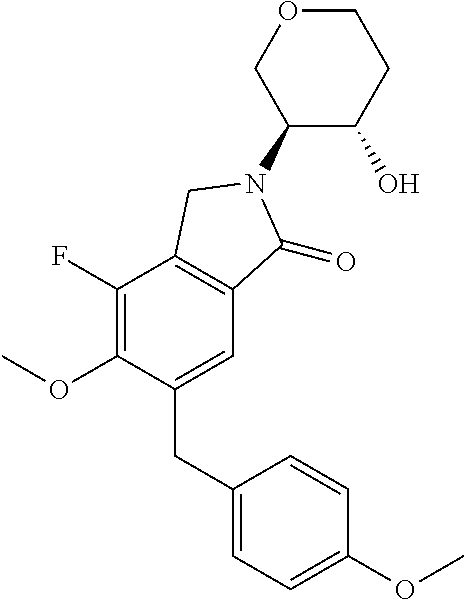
C1(F)=C(OC)C(CC2=CC=C(OC)C=C2)=CC2=C1CN(C1C(O)CCOC1)C2=O
